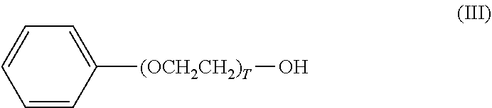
C1=CC([(OCH2CH2)T]O)=CC=C1
